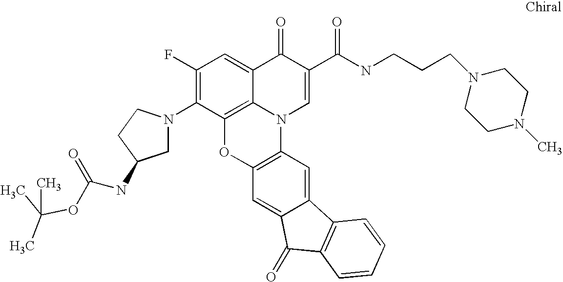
C1(F)=C(N2CC(NC(OC(C)(C)C)=O)CC2)C2=C3C(=C1)C(=O)C(C(NCCCN1CCN(C)CC1)=O)=CN3C1=C(O2)C=C2C(=C1)C1=C(C2=O)C=CC=C1
